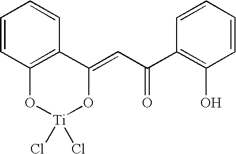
C1=CC2=C(C=C1)C(=CC(C1=C(O)C=CC=C1)=O)O[Ti](Cl)(Cl)O2
